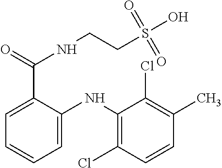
C1=C(NC2=C(Cl)C=CC(C)=C2Cl)C(C(=O)NCCS(O)(=O)=O)=CC=C1
